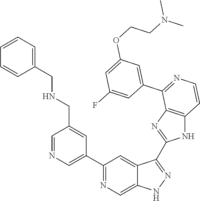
C1(C2=CN=CC(CNCC3=CC=CC=C3)=C2)=NC=C2C(=C1)C(C1=NC3=C(N1)C=CN=C3C1=CC(OCCN(C)C)=CC(F)=C1)=NN2
